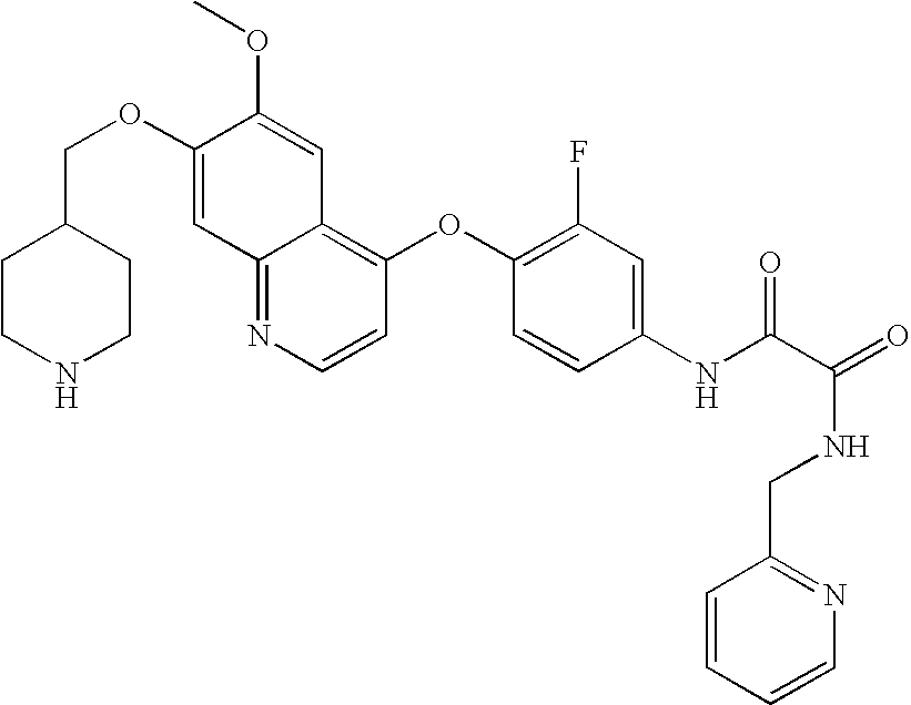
C12=NC=CC(OC3=C(F)C=C(NC(C(NCC4=NC=CC=C4)=O)=O)C=C3)=C1C=C(OC)C(OCC1CCNCC1)=C2
